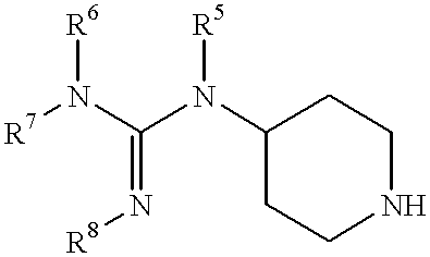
C1(N(C(N([R7])[R6])=N[R8])[R5])CCNCC1
